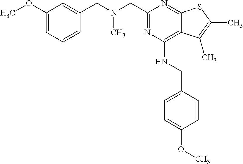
C1(OC)=CC=CC(CN(CC2=NC(NCC3=CC=C(OC)C=C3)=C3C(=N2)SC(C)=C3C)C)=C1
